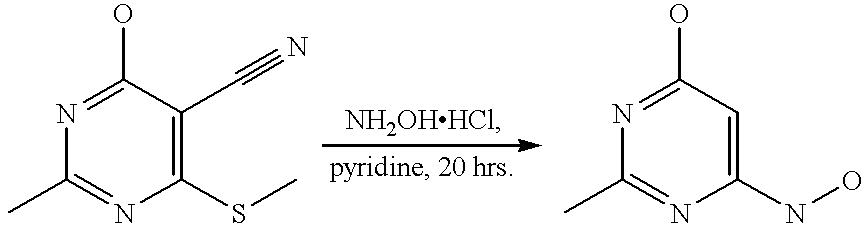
C1(C#N)=C(SC)N=C(C)N=C1O.C1=C(NO)N=C(C)N=C1O
